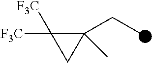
C1(CC)(C)C([F3C])([F3C])C1
